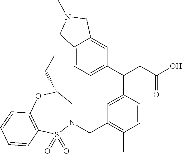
N1(CC2=C(C)C=CC(C(C3=CC=C4C(=C3)CN(C)C4)CC(O)=O)=C2)CC(CC)OC2=C(S1(=O)=O)C=CC=C2
